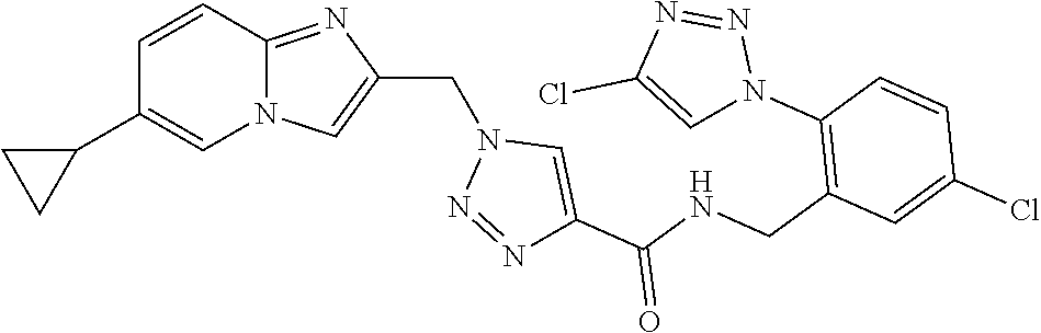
N12C(=NC(CN3N=NC(C(NCC4=C(N5N=NC(Cl)=C5)C=CC(Cl)=C4)=O)=C3)=C1)C=CC(C1CC1)=C2
